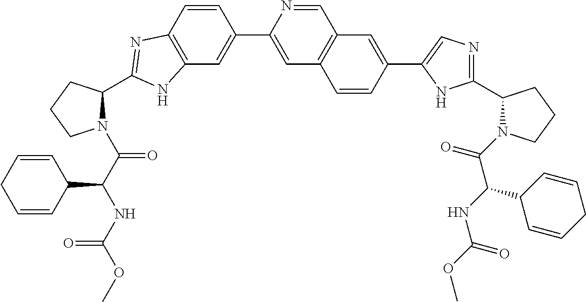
C12=C(C=CC(C3=CC4=C(C=N3)C=C(C3=CN=C(C5N(C(C(NC(=O)OC)C6C=CCC=C6)=O)CCC5)N3)C=C4)=C1)N=C(C1N(C(C(NC(OC)=O)C3C=CCC=C3)=O)CCC1)N2
